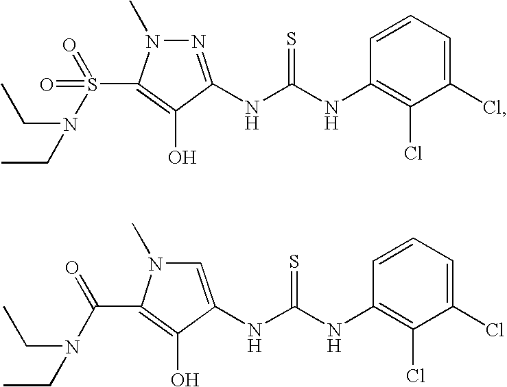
N1=C(NC(NC2=C(Cl)C(Cl)=CC=C2)=S)C(O)=C(S(=O)(=O)N(CC)CC)N1C.C1=C(NC(NC2=C(Cl)C(Cl)=CC=C2)=S)C(O)=C(C(=O)N(CC)CC)N1C
